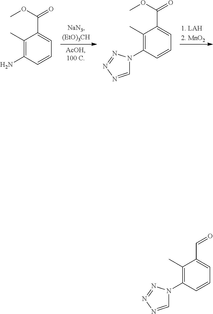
C1(C)=C(N2C=NN=N2)C=CC=C1C=O.[1. LAH2. MnO2].C1(C)=C(N)C=CC=C1C(OC)=O.C1(C)=C(N2C=NN=N2)C=CC=C1C(OC)=O
